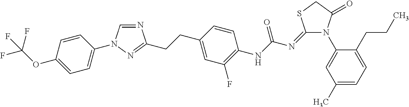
N1=CN(C2=CC=C(OC(F)(F)F)C=C2)N=C1CCC1=CC(F)=C(NC(=O)N=C2N(C3=CC(C)=CC=C3CCC)C(=O)CS2)C=C1
